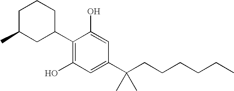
C1C(C)CC(C2=C(O)C=C(C(CCCCCC)(C)C)C=C2O)CC1
